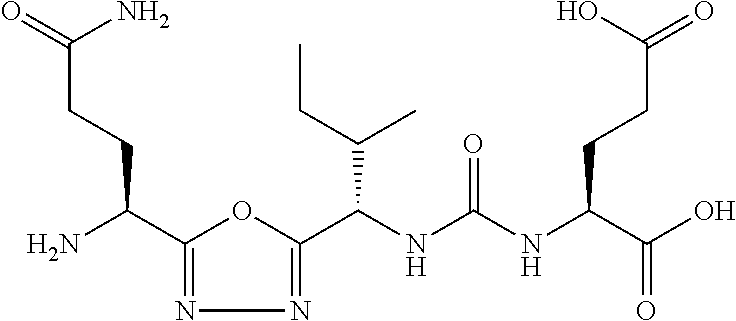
C1(C(N)CCC(=O)N)=NN=C(C(NC(NC(C(O)=O)CCC(O)=O)=O)C(CC)C)O1
